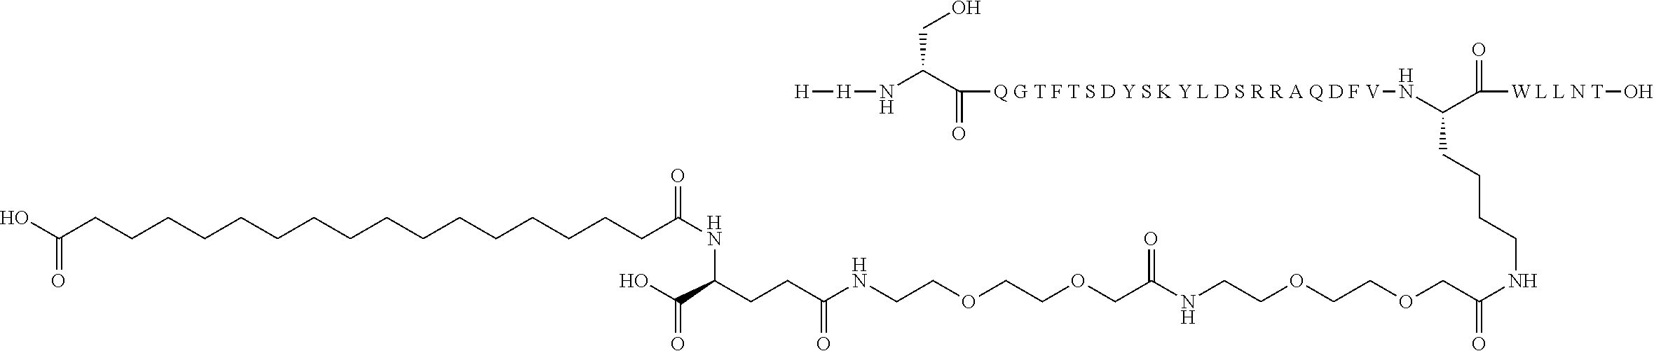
[H](NC(C([Q G T F T S D Y S K Y L D S R R A Q D F V]NC(C([W L L N T]O)=O)CCCCNC(COCCOCCNC(COCCOCCNC(CCC(C(O)=O)NC(CCCCCCCCCCCCCCCCC(O)=O)=O)=O)=O)=O)=O)CO)[H]
